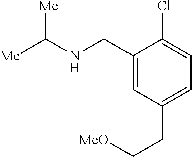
C1(CNC([Me])[Me])=CC(CC[MeO])=CC=C1Cl
